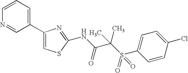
C1=CC=C(C2=CSC(NC(=O)C(C)(S(C3=CC=C(Cl)C=C3)(=O)=O)C)=N2)C=N1
